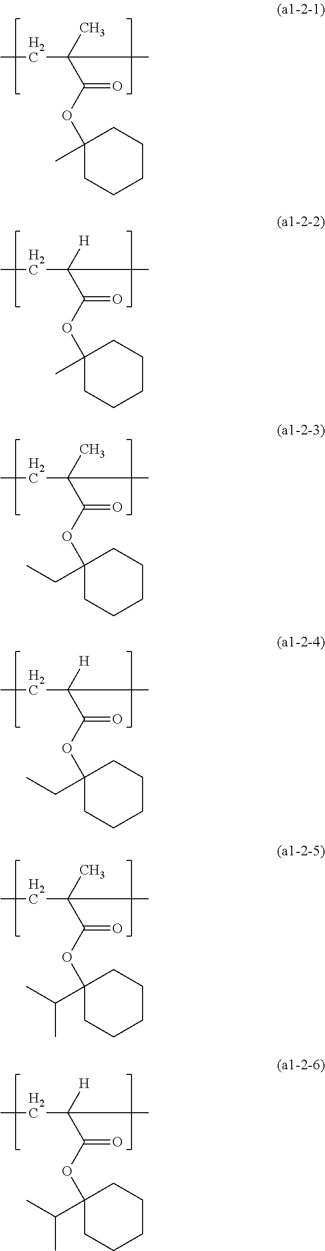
CCC(C(OC1(C)CCCCC1)=O)(C)C.CCC(C(OC1(C)CCCCC1)=O)([H])C.CCC(C(OC1(CC)CCCCC1)=O)(C)C.CCC(C(OC1(CC)CCCCC1)=O)([H])C.CCC(C(OC1(C(C)C)CCCCC1)=O)(C)C.CCC(C(OC1(C(C)C)CCCCC1)=O)([H])C
